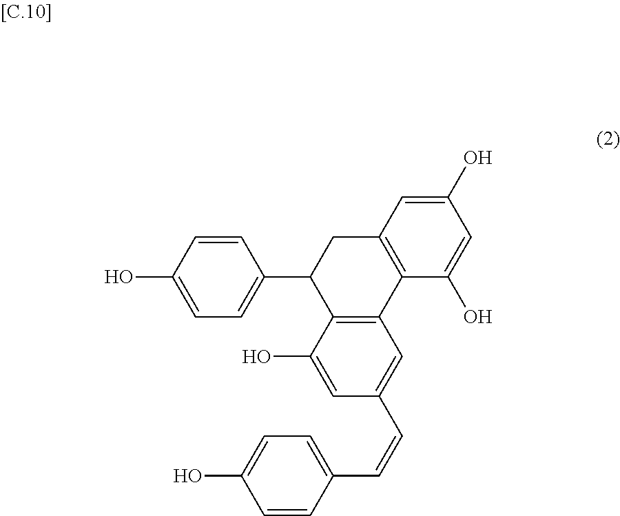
C12=C(C3=C(CC1C1=CC=C(O)C=C1)C=C(O)C=C3O)C=C(C=CC1=CC=C(O)C=C1)C=C2O
